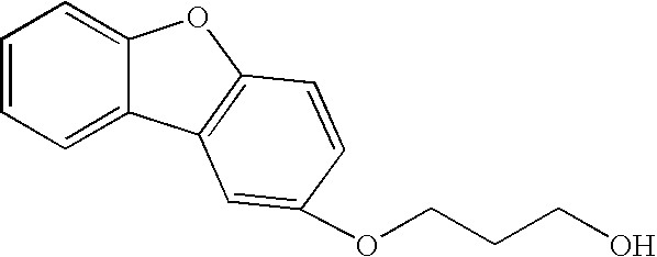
C(CCOC1=CC2=C(OC3=CC=CC=C32)C=C1)O
